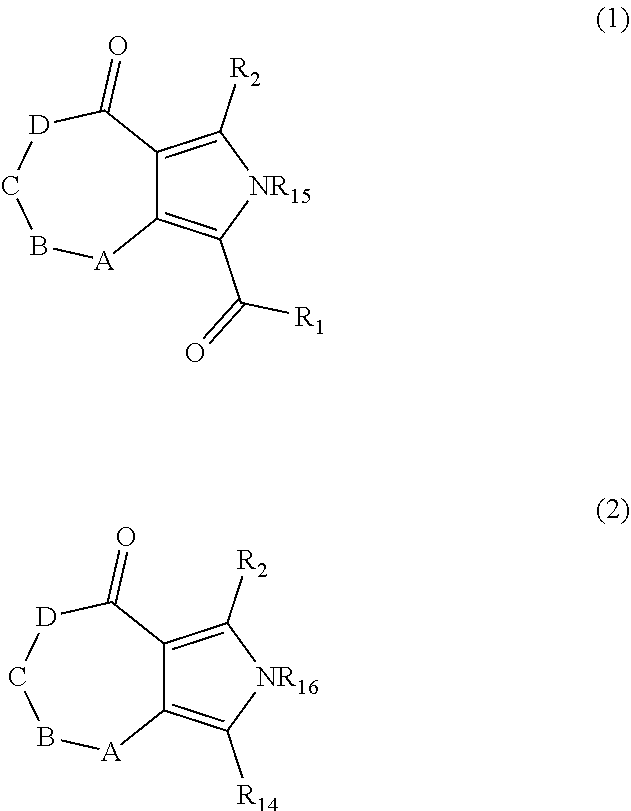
C12=C([R2])[NR15]C(C([R1])=O)=C1[A]BC[D]C2=O.C12=C([R2])[NR16]C([R14])=C1[A]BC[D]C2=O
